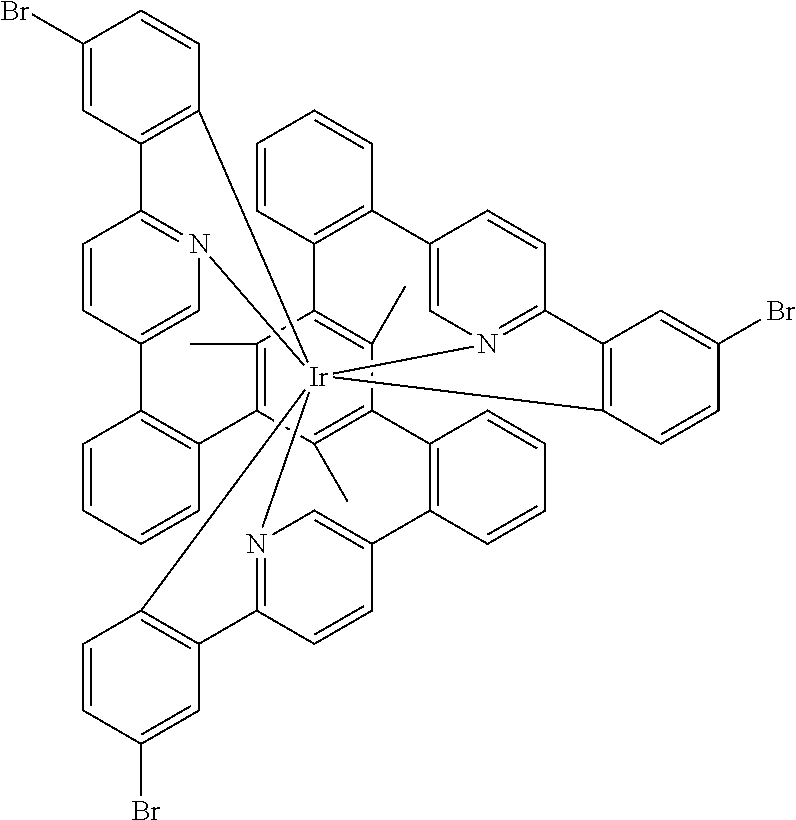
N12=C3C=CC(=C1)C1=C(C=CC=C1)C1=C(C)C4=C(C)C(=C1C)C1=C(C=CC=C1)C1=CN5=C(C=C1)C1=C([Ir]256(N2=C(C=CC(=C2)C2=C4C=CC=C2)C2=C6C=CC(Br)=C2)C2=C3C=C(Br)C=C2)C=CC(Br)=C1
